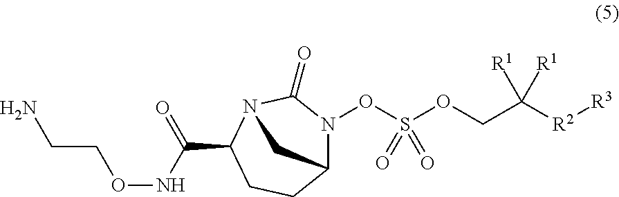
C12CCC(C(=O)NOCCN)N(C(=O)N1OS(OCC([R2][R3])([R1])[R1])(=O)=O)C2
